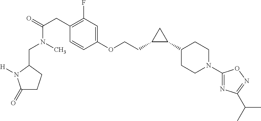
C(N(C)C(=O)CC1=C(F)C=C(OCCC2C(C3CCN(C4=NC(C(C)C)=NO4)CC3)C2)C=C1)C1N([H])C(=O)CC1
